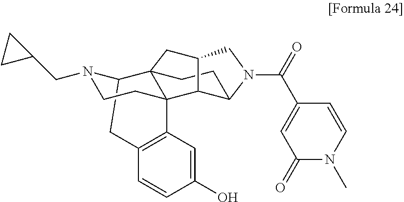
C12CC3=C(C=C(O)C=C3)C3(CCN1CC1CC1)C21CCC2C3C(C1)CN2C(=O)C1=CC(=O)N(C)C=C1
